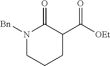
N1([Bn])CCCC(C([OEt])=O)C1=O
